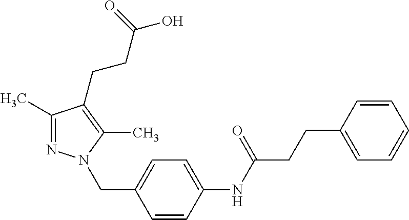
C(C1=CC=CC=C1)CC(=O)NC1=CC=C(CN2N=C(C)C(CCC(O)=O)=C2C)C=C1
